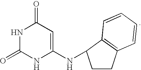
N1C(=O)NC(NC2CCC3=C2C=CC=C3)=CC1=O
